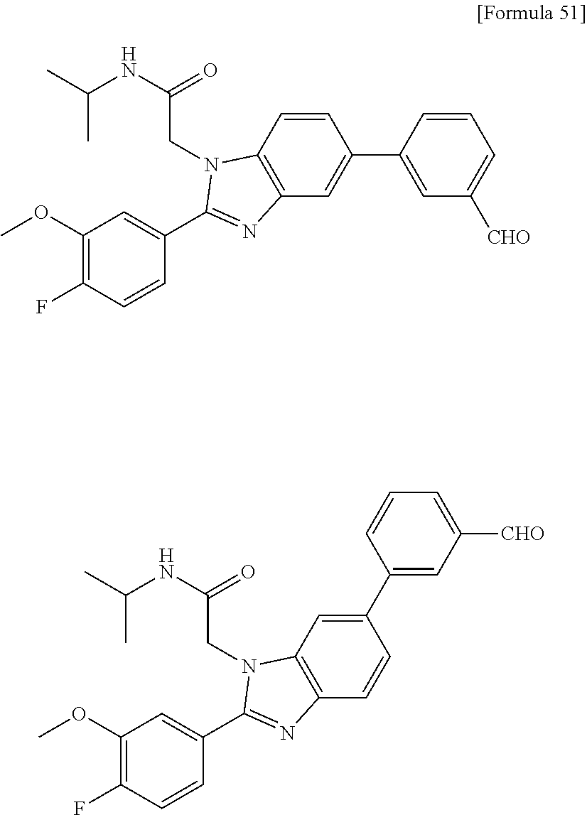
C1=CC2=C(C=C1C1=CC([CHO])=CC=C1)N=C(C1=CC(OC)=C(F)C=C1)N2CC(NC(C)C)=O.C1(C2=CC([CHO])=CC=C2)=CC2=C(C=C1)N=C(C1=CC(OC)=C(F)C=C1)N2CC(NC(C)C)=O
